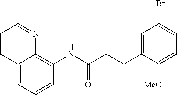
C1=CC=C2C(=C1NC(CC(C1=CC(Br)=CC=C1[MeO])C)=O)N=CC=C2
